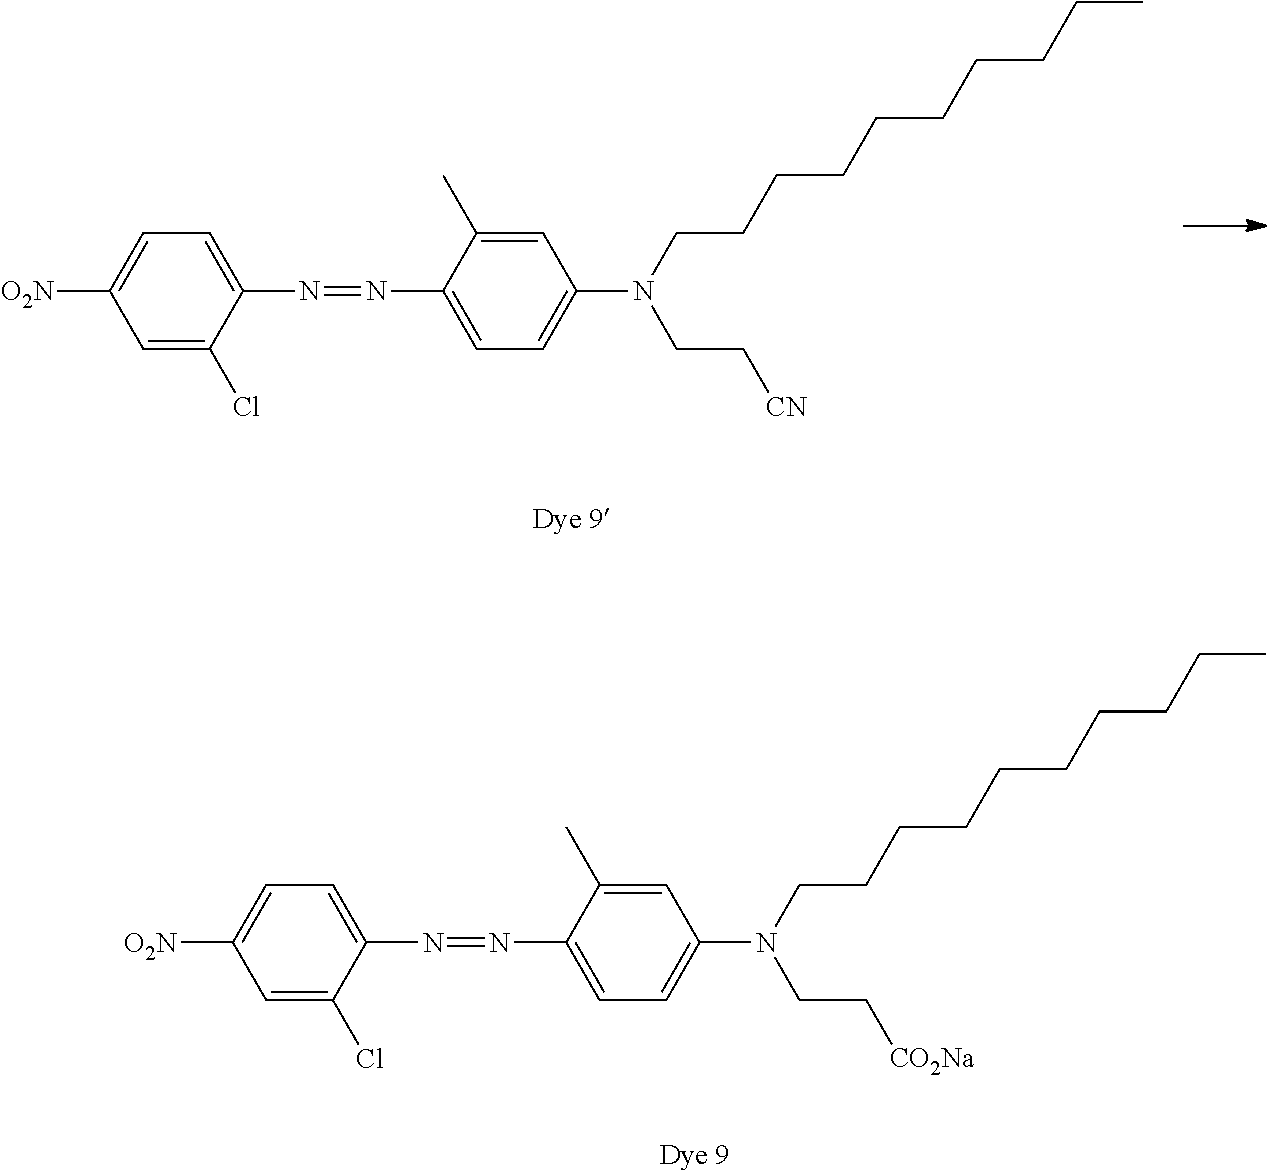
C1=C(N=NC2=CC=C(N(CC[CN])CCCCCCCCCC)C=C2C)C(Cl)=CC([O2N])=C1.C1=C(N=NC2=CC=C(N(CC[CO2Na])CCCCCCCCCC)C=C2C)C(Cl)=CC([O2N])=C1
